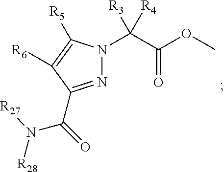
N1=C(C(=O)N([R27])[R28])C([R6])=C([R5])N1C(C(OC)=O)([R4])[R3]
